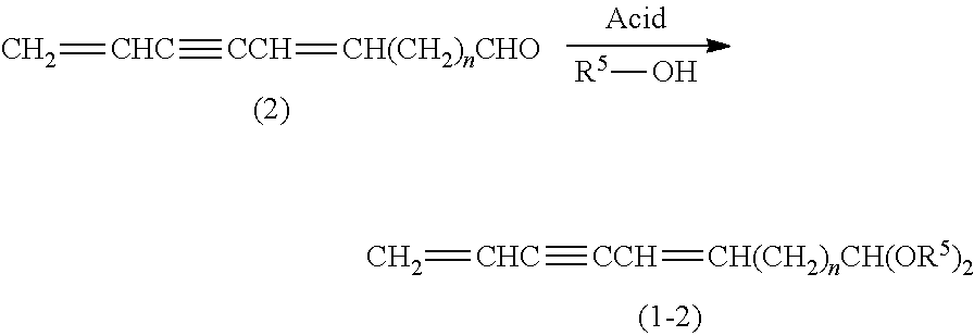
C=[CHC]#[CCH]=[CH(CH2)nCH(OR5)2].C=[CHC]#[CCH]=[CH(CH2)nCHO].[R5]O
